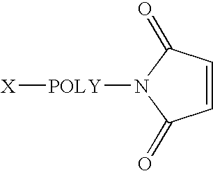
C1=CC(=O)N([POLY][X])C1=O
